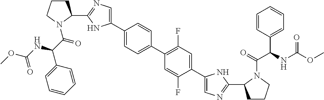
C1(C2CCCN2C(=O)C(NC(OC)=O)C2=CC=CC=C2)=NC=C(C2=CC=C(C3=C(F)C=C(C4=CN=C(C5CCCN5C(C(C5=CC=CC=C5)NC(OC)=O)=O)N4)C(F)=C3)C=C2)N1
